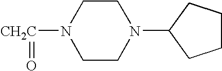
[CH2C](=O)N1CCN(C2CCCC2)CC1
